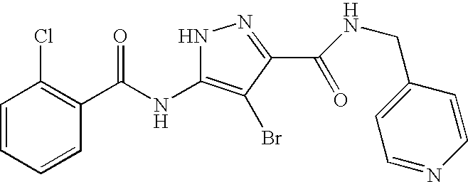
C1=CC=CC(C(NC2=C(Br)C(C(=O)NCC3=CC=NC=C3)=NN2)=O)=C1Cl
